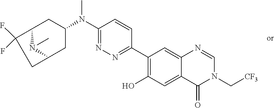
C1(N(C2=NN=C(C3=C(O)C=C4C(=C3)N=CN(C[CF3])C4=O)C=C2)C)CC2C(F)(F)CC(C1)N2C
